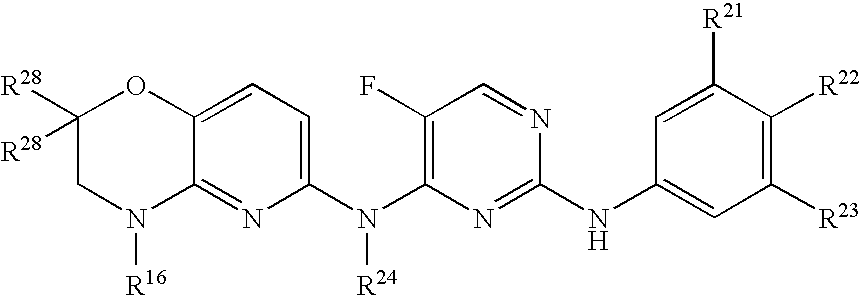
C1=C([R21])C([R22])=C([R23])C=C1NC1=NC(N(C2=CC=C3C(=N2)N([R16])CC([R28])([R28])O3)[R24])=C(F)C=N1
